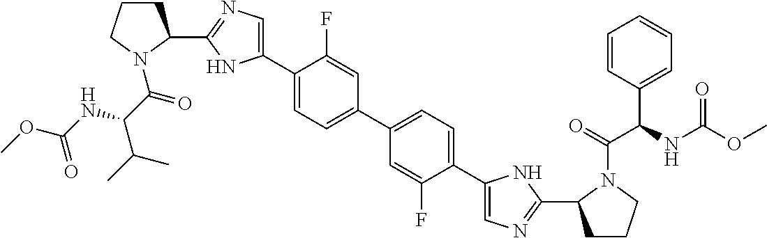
C1(C2CCCN2C(=O)C(NC(OC)=O)C(C)C)=NC=C(C2=CC=C(C3=CC=C(C4=CN=C(C5CCCN5C(C(C5=CC=CC=C5)NC(OC)=O)=O)N4)C(F)=C3)C=C2F)N1
